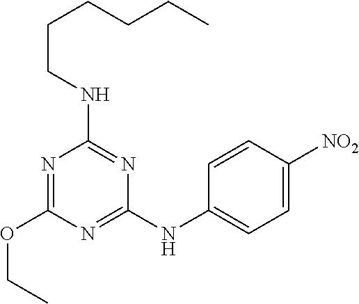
N1=C(NC2=CC=C([NO2])C=C2)N=C(NCCCCCC)N=C1OCC
